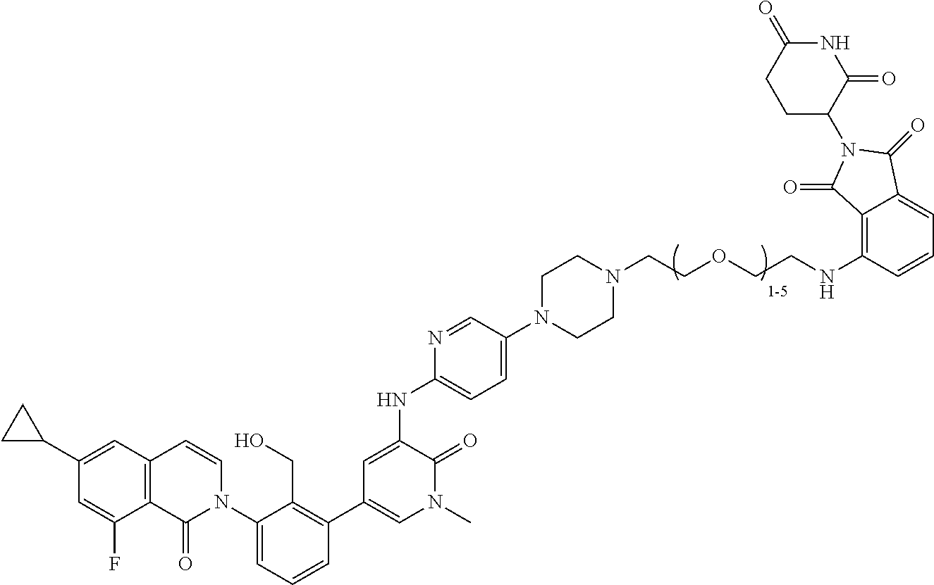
C12=C(C=C(C3CC3)C=C1F)C=CN(C1=CC=CC(C3=CN(C)C(=O)C(NC4=CC=C(N5CCN(CCOCCNC6=C7C(=CC=C6)C(=O)N(C6C(=O)NC(=O)CC6)C7=O)CC5)C=N4)=C3)=C1CO)C2=O
